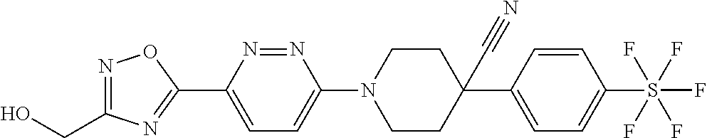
N1=C(CO)N=C(C2=CC=C(N3CCC(C#N)(C4=CC=C(S(F)(F)(F)(F)F)C=C4)CC3)N=N2)O1
